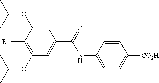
C1=C(NC(=O)C2=CC(OC(C)C)=C(Br)C(OC(C)C)=C2)C=CC([CO2H])=C1
